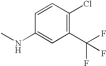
C1=CC(NC)=CC(C(F)(F)F)=C1Cl
